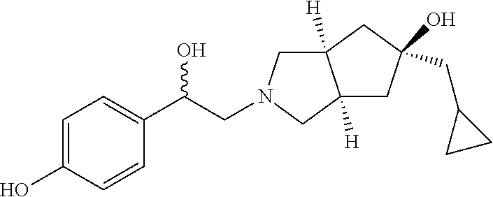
C1=C(O)C=CC(C(CN2CC3([H])C([H])(C2)CC(CC2CC2)(O)C3)O)=C1
